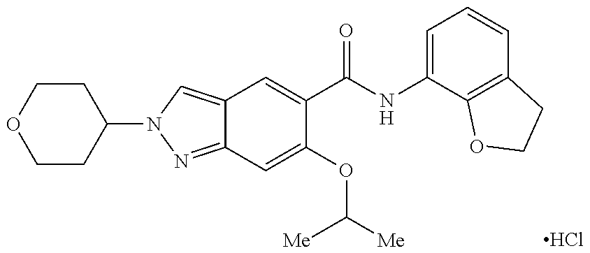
C12=CN(C3CCOCC3)N=C1C=C(OC([Me])[Me])C(C(NC1=CC=CC3=C1OCC3)=O)=C2.Cl
